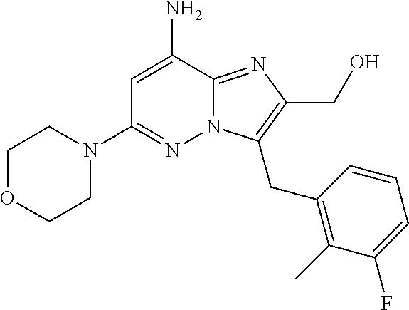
NC1=CC(N2CCOCC2)=NN2C1=NC(CO)=C2CC1=C(C)C(F)=CC=C1
